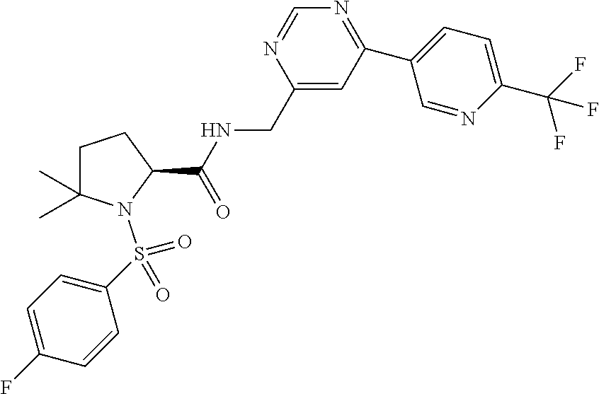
C(C1=CC(C2=CC=C(C(F)(F)F)N=C2)=NC=N1)NC(C1CCC(C)(C)N1S(C1=CC=C(F)C=C1)(=O)=O)=O
